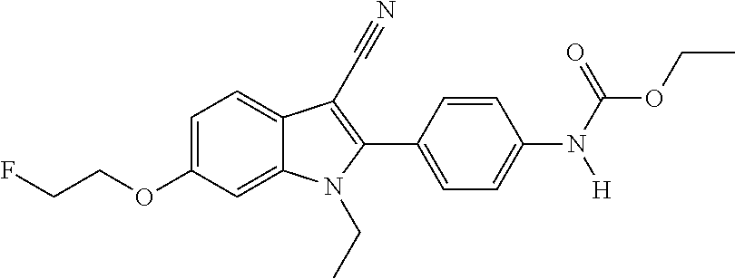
C1=C(OCCF)C=C2C(=C1)C(C#N)=C(C1=CC=C(N(C(OCC)=O)[H])C=C1)N2CC
